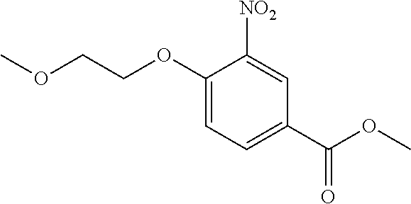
C1(OCCOC)=CC=C(C(=O)OC)C=C1[NO2]
